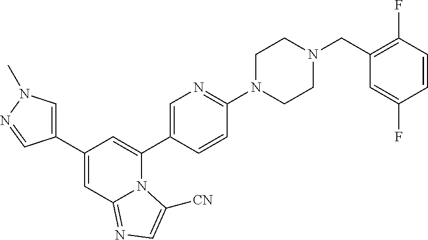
C1(C2=CN(C)N=C2)=CC2=NC=C([CN])N2C(C2=CN=C(N3CCN(CC4=C(F)C=CC(F)=C4)CC3)C=C2)=C1
